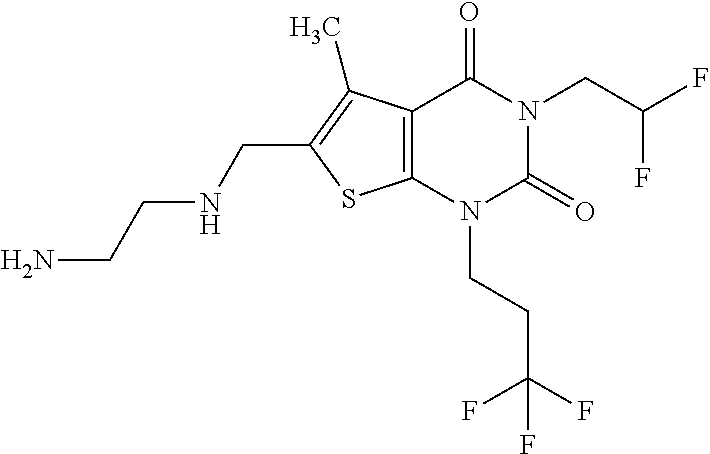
C12=C(N(CCC(F)(F)F)C(=O)N(CC(F)F)C1=O)SC(CNCCN)=C2C
